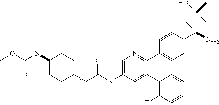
O=C(NC1=CN=C(C2=CC=C(C3(N)CC(C)(O)C3)C=C2)C(C2=C(F)C=CC=C2)=C1)CC1CCC(N(C(OC)=O)C)CC1
